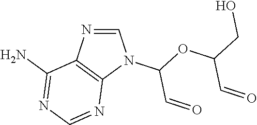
C1=NC2=C(N1C(OC(CO)C=O)C=O)N=CN=C2N
